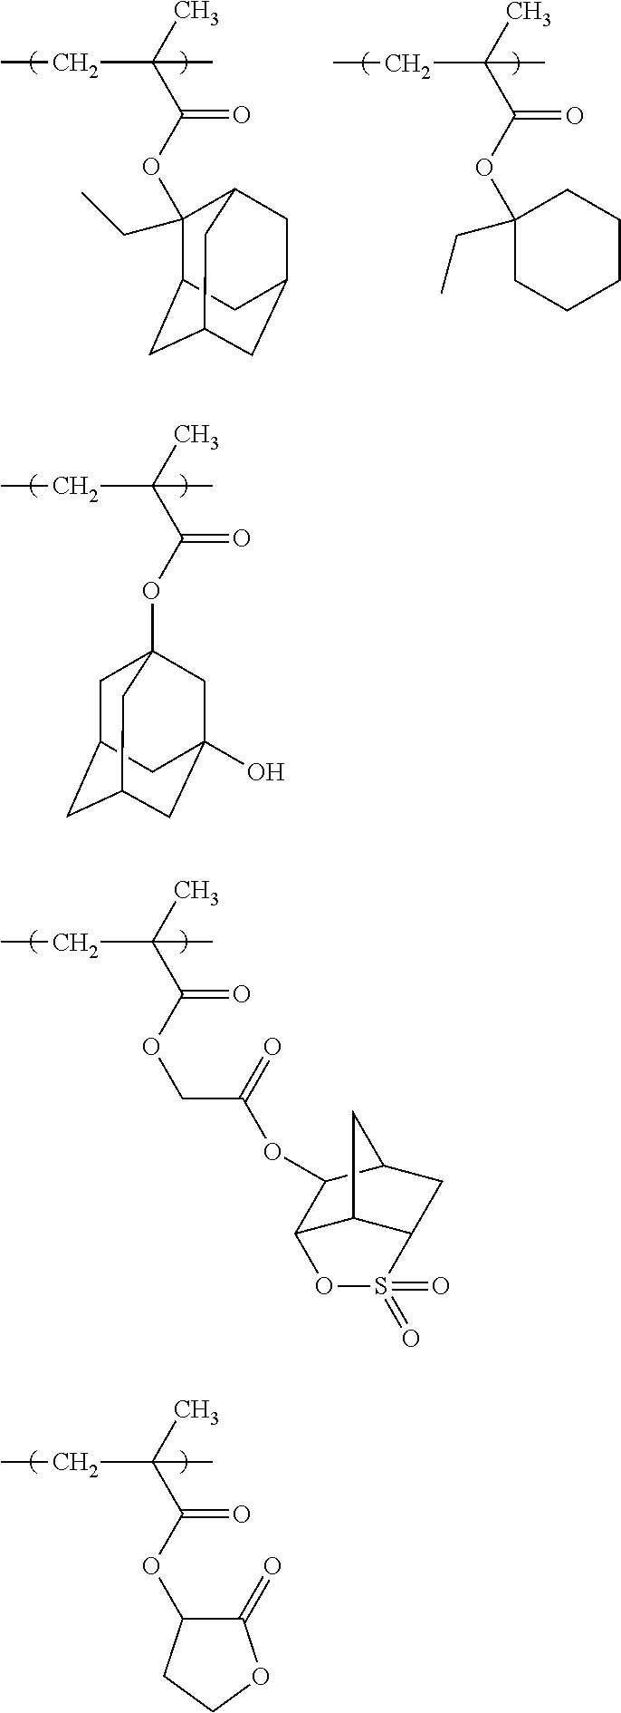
C(C)(C(OC1(CC)C2CC3CC(CC1C3)C2)=O)(C)CC.C(C)(C(OC1(CC)CCCCC1)=O)(C)CC.C(C)(C(OC12CC3CC(CC(O)(C1)C3)C2)=O)(C)CC.C(C)(C(OCC(OC1C2C3C(CC1C3)S(=O)(=O)O2)=O)=O)(C)CC.C(C)(C(OC1C(=O)OCC1)=O)(C)CC
